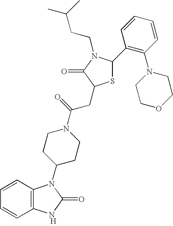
[H].C12=C(C=CC=C1)N(C1CCN(C(=O)CC3SC(C4=C(N5CCOCC5)C=CC=C4)N(CCC(C)C)C3=O)CC1)C(=O)N2
